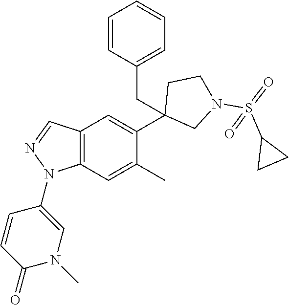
C1(C2=CC3=C(C=C2C)N(C2=CN(C)C(=O)C=C2)N=C3)(CC2=CC=CC=C2)CN(S(=O)(C2CC2)=O)CC1
